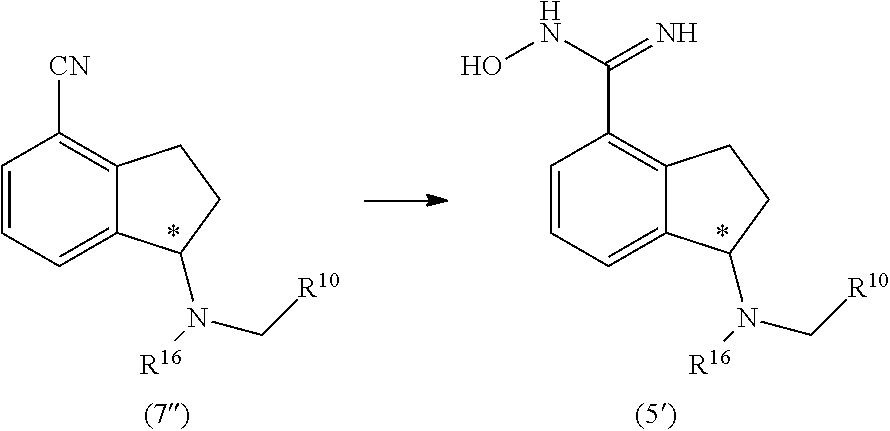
C1=CC=C2C(=C1C(NO)=N)CCC2N(C[R10])[R16].C1=CC=C2C(=C1[CN])CCC2N(C[R10])[R16]
